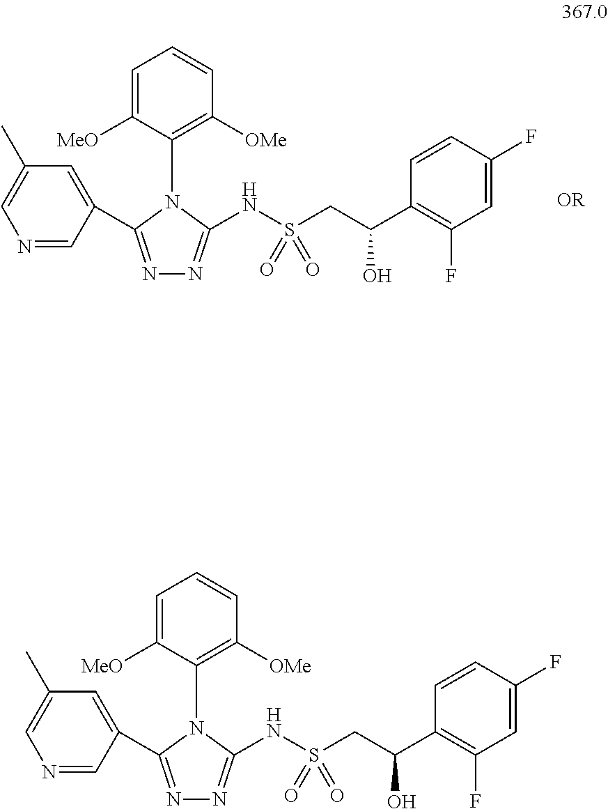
N1=CC(C2=NN=C(NS(CC(C3=C(F)C=C(F)C=C3)O)(=O)=O)N2C2=C([OMe])C=CC=C2[MeO])=CC(C)=C1.N1=CC(C2=NN=C(NS(CC(C3=C(F)C=C(F)C=C3)O)(=O)=O)N2C2=C([OMe])C=CC=C2[MeO])=CC(C)=C1
